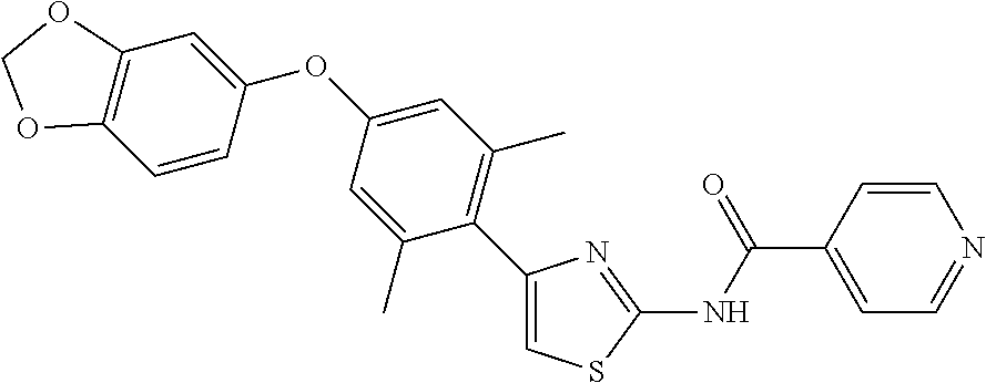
C1(C2=C(C)C=C(OC3=CC4=C(C=C3)OCO4)C=C2C)=CSC(NC(C2=CC=NC=C2)=O)=N1
